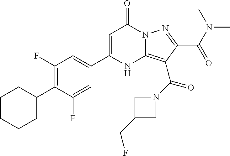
C1CCCC(C2=C(F)C=C(C3=CC(=O)N4C(=C(C(N5CC(CF)C5)=O)C(C(N(C)C)=O)=N4)N3)C=C2F)C1
